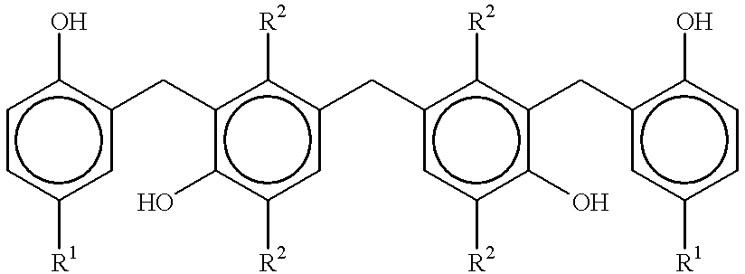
c1cc([R1])cc(Cc2c(O)c([R2])cc(Cc3cc([R2])c(O)c(Cc4cc([R1])ccc4O)c3[R2])c2[R2])c1O
